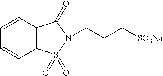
C1=CC=CC2=C1C(=O)N(CCC[SO3Na])S2(=O)=O
